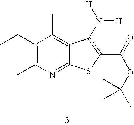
C1(CC)=C(C)N=C2C(=C1C)C(N([H])[H])=C(C(=O)OC(C)(C)C)S2
